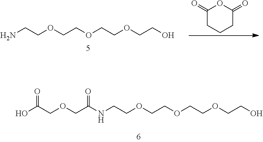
OC(COCC(NCCOCCOCCOCCO)=O)=O.NCCOCCOCCOCCO.C1(=O)CCCC(=O)O1
